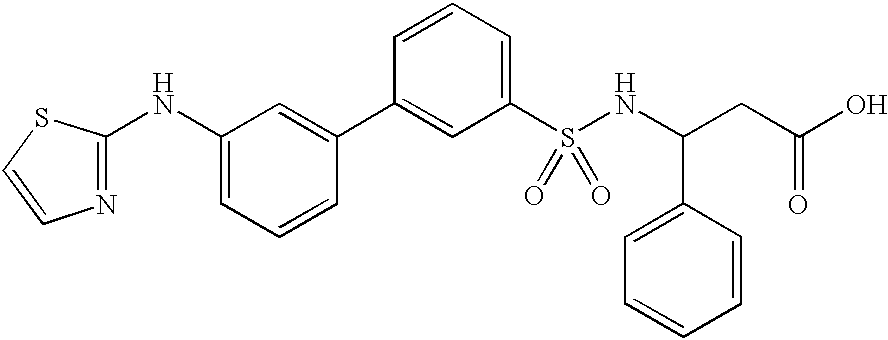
C1(NC2=NC=CS2)=CC=CC(C2=CC(S(NC(C3=CC=CC=C3)CC(O)=O)(=O)=O)=CC=C2)=C1
